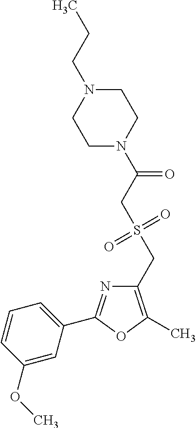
C1(CS(=O)(=O)CC(=O)N2CCN(CCC)CC2)=C(C)OC(C2=CC=CC(OC)=C2)=N1
